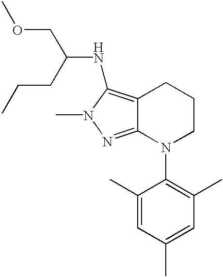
C12=C(NC(COC)CCC)N(C)N=C1N(C1=C(C)C=C(C)C=C1C)CCC2
